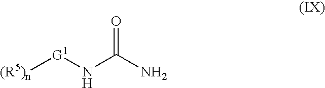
[(R5)n][G1]NC(N)=O
